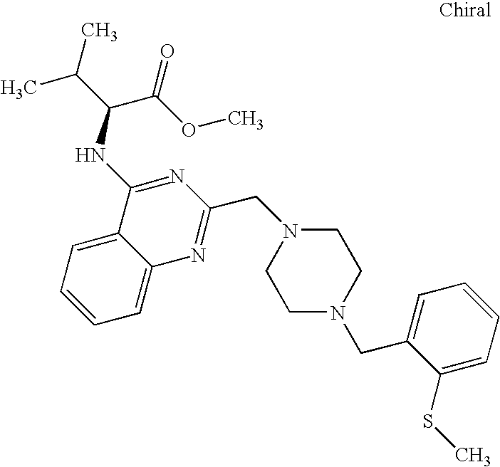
N1(CC2=NC3=CC=CC=C3C(NC(C(OC)=O)C(C)C)=N2)CCN(CC2=CC=CC=C2SC)CC1
